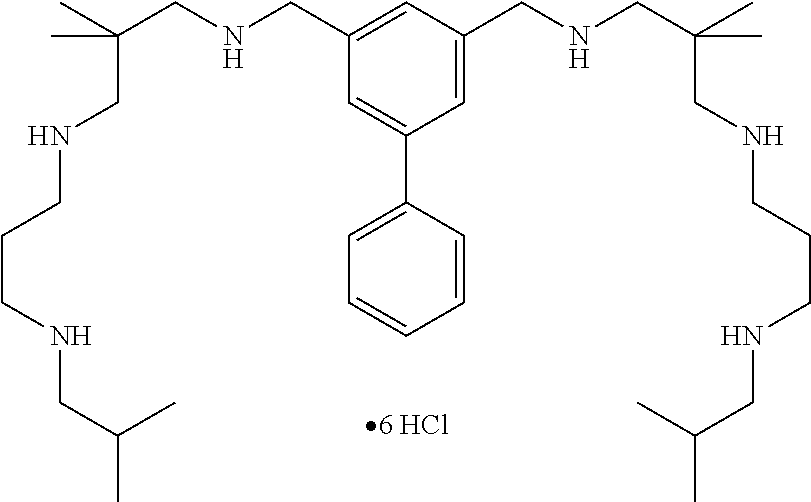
C1=C(CNCC(CNCCCNCC(C)C)(C)C)C=C(CNCC(CNCCCNCC(C)C)(C)C)C=C1C1=CC=CC=C1
